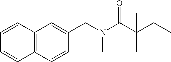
C12=C(C=CC(CN(C(C(CC)(C)C)=O)C)=C1)C=CC=C2
